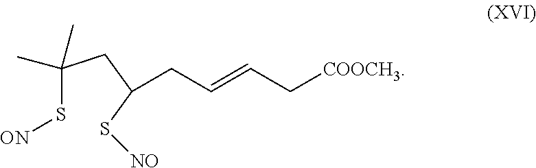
C(S[ON])(CC(S[NO])CC=CC[COOCH3])(C)C
